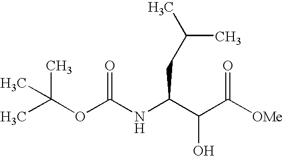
CC(C)(OC(NC(C(C([OMe])=O)O)CC(C)C)=O)C
